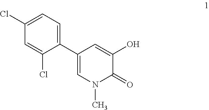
C1(C2=CC=C(Cl)C=C2Cl)=CN(C)C(=O)C(O)=C1
